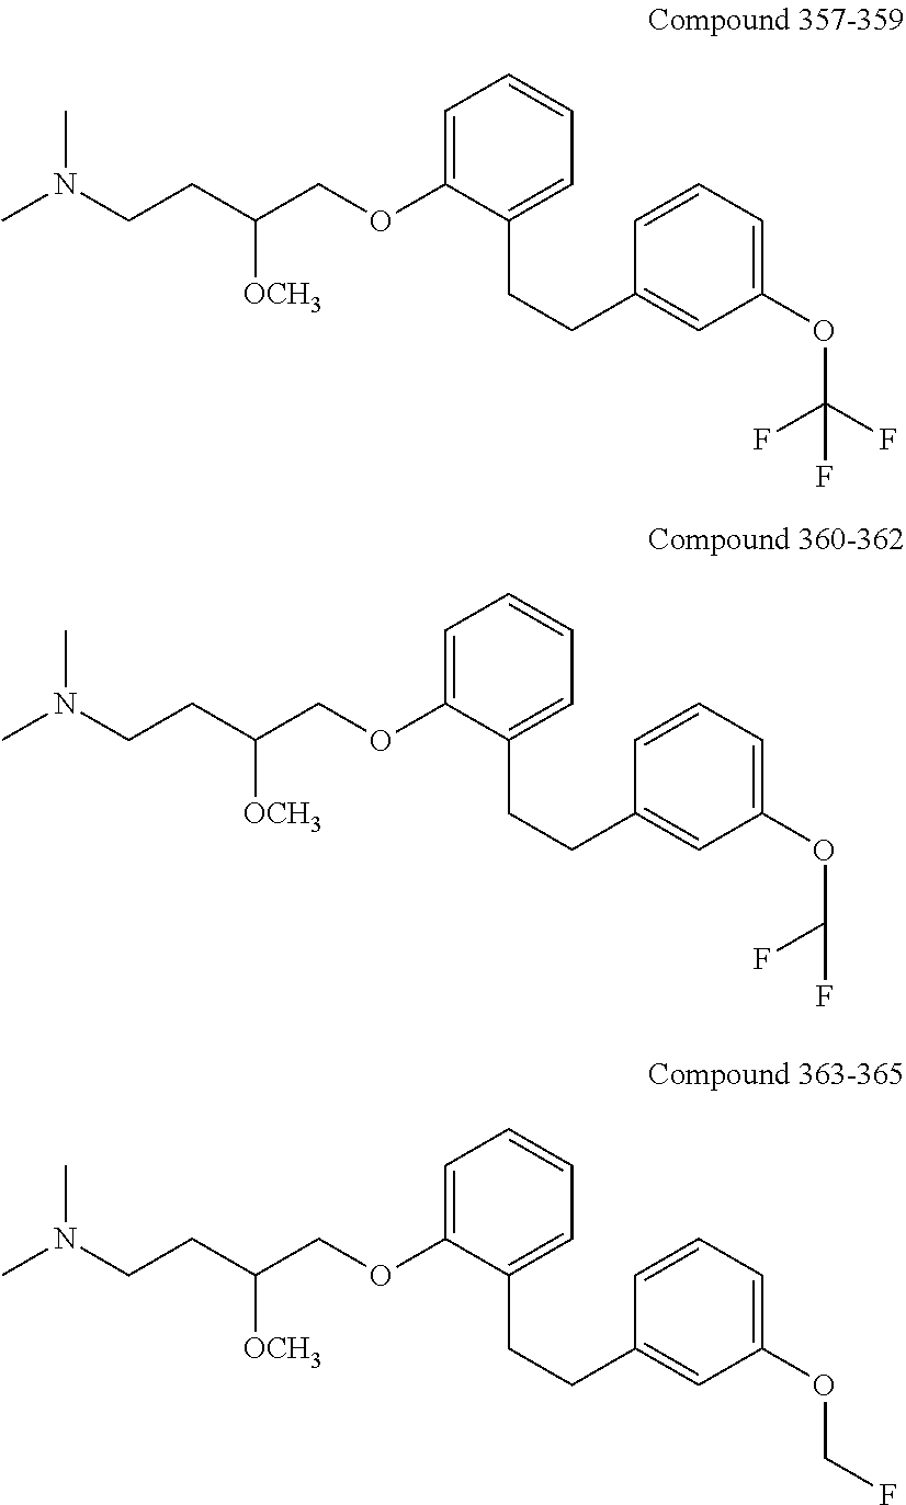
C(CC(COC1=CC=CC=C1CCC1=CC(OC(F)(F)F)=CC=C1)[OCH3])N(C)C.C(CC(COC1=CC=CC=C1CCC1=CC(OC(F)F)=CC=C1)[OCH3])N(C)C.C(CC(COC1=CC=CC=C1CCC1=CC(OCF)=CC=C1)[OCH3])N(C)C
